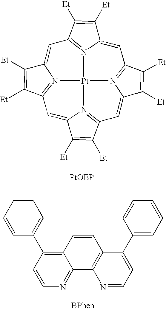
C1=C2N3=C(C=C4N5=C(C=C6N7=C(C=C8N(=C1C([Et])=C8[Et])[Pt]753)C([Et])=C6[Et])C([Et])=C4[Et])C([Et])=C2[Et].C1=CC=CC(C2=C3C(=NC=C2)C2=C(C=C3)C(C3=CC=CC=C3)=CC=N2)=C1
